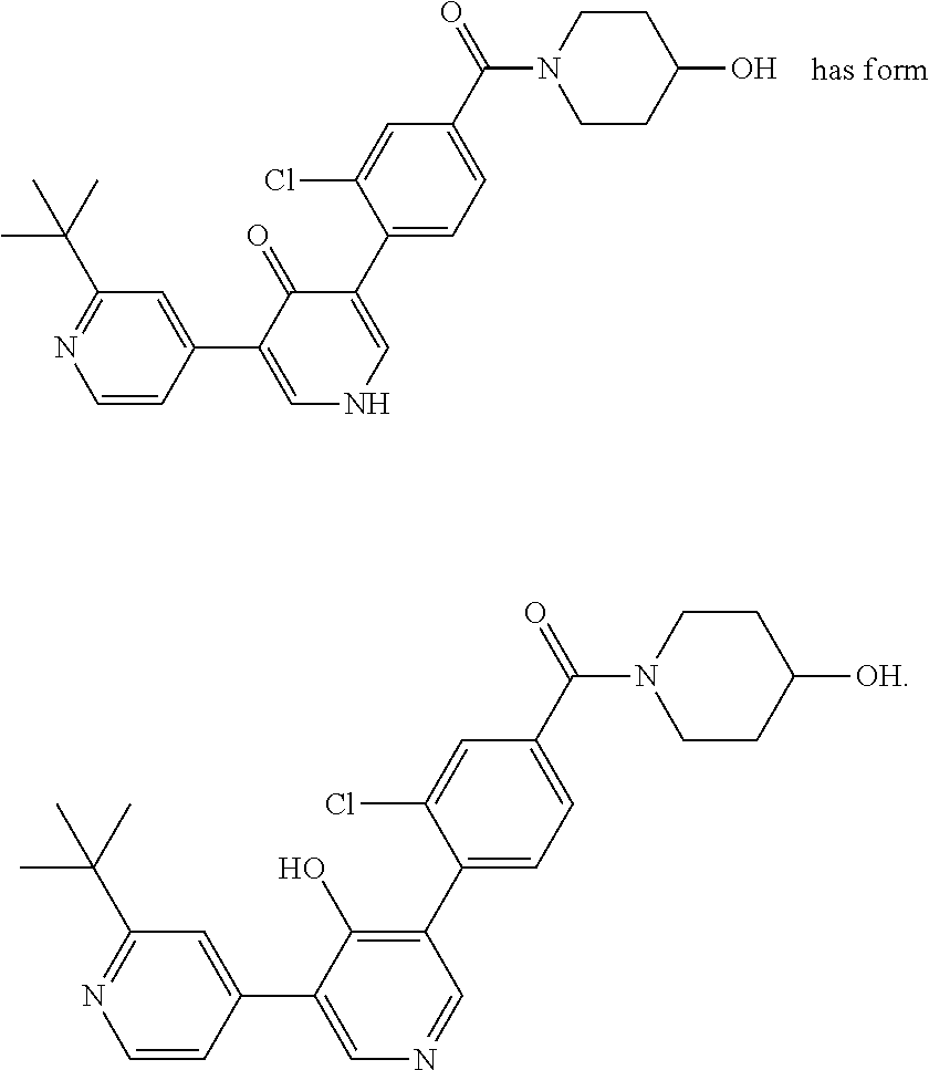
C1=CC(C2=CNC=C(C3=CC=C(C(=O)N4CCC(O)CC4)C=C3Cl)C2=O)=CC(C(C)(C)C)=N1.C1=CC(C2=CN=CC(C3=CC=C(C(=O)N4CCC([OH])CC4)C=C3Cl)=C2O)=CC(C(C)(C)C)=N1
